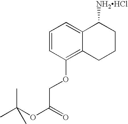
C1=CC(OCC(=O)OC(C)(C)C)=C2C(=C1)C([NH2HCl])CCC2
